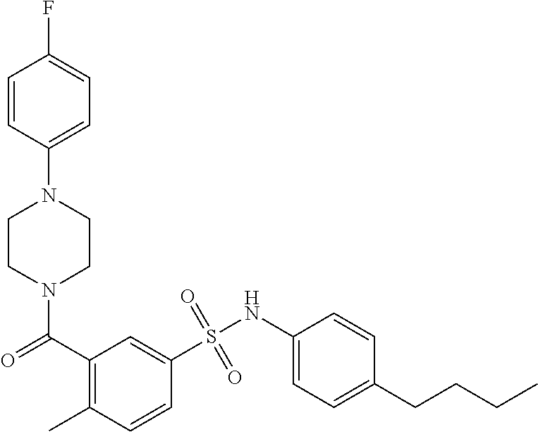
N1(C(C2=C(C)C=CC(S(NC3=CC=C(CCCC)C=C3)(=O)=O)=C2)=O)CCN(C2=CC=C(F)C=C2)CC1
